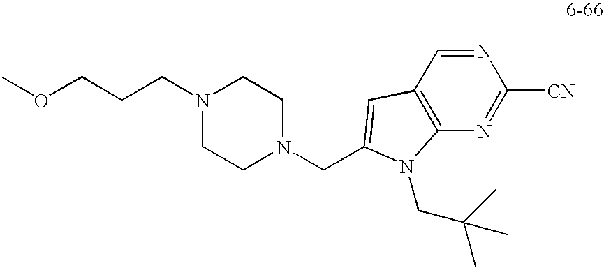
N1=CC2=C(N=C1[CN])N(CC(C)(C)C)C(CN1CCN(CCCOC)CC1)=C2
